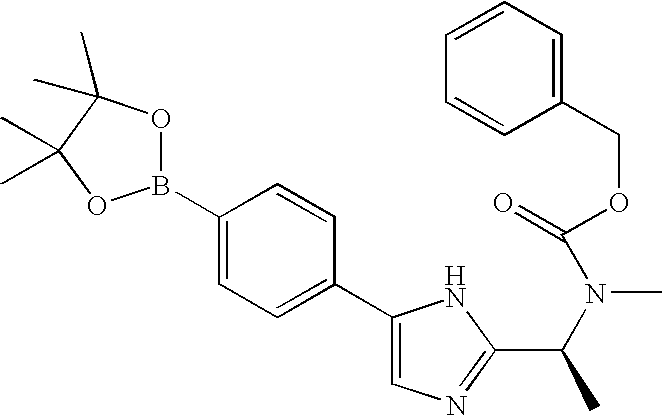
C1(B2OC(C)(C)C(C)(C)O2)=CC=C(C2=CN=C(C(N(C(OCC3=CC=CC=C3)=O)C)C)N2)C=C1
